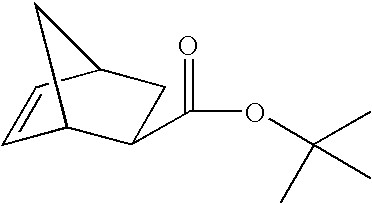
C1=CC2CC(C(OC(C)(C)C)=O)C1C2
